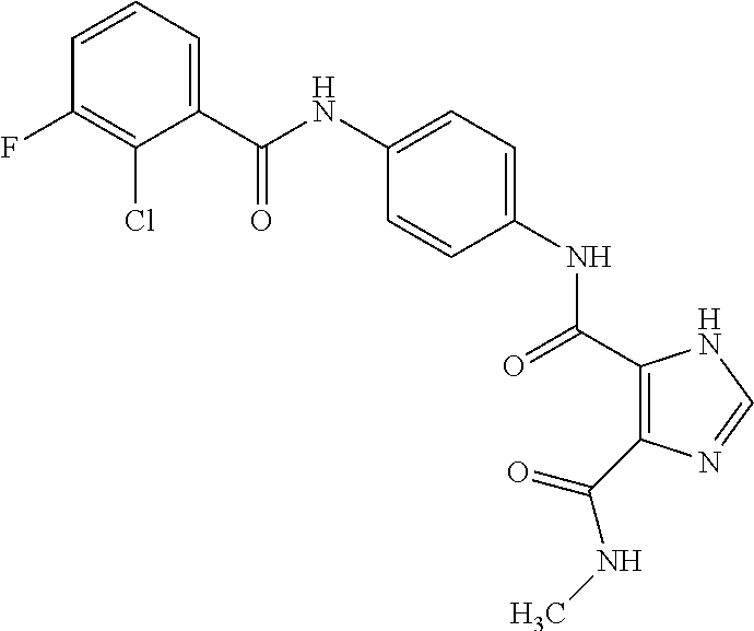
C(NC1=CC=C(NC(=O)C2=C(C(NC)=O)N=CN2)C=C1)(=O)C1=CC=CC(F)=C1Cl
